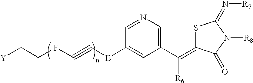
[Y]CCFC#C[E]C1=CC(C([R6])=C2SC(=N[R7])N([R8])C2=O)=CN=C1
